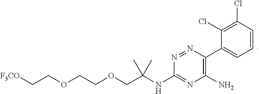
C1(NC(COCCOCC[F3CO])(C)C)=NC(N)=C(C2=CC=CC(Cl)=C2Cl)N=N1
